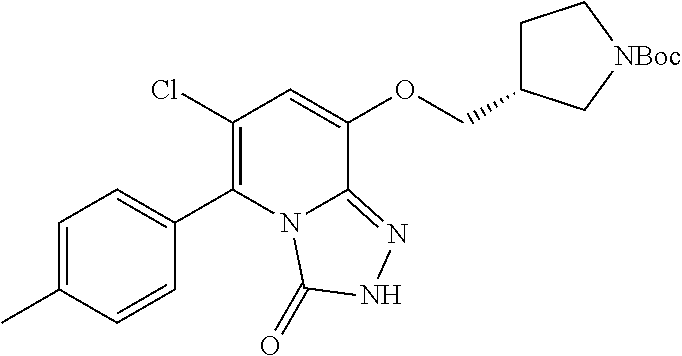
C1(Cl)=C(C2=CC=C(C)C=C2)N2C(=NNC2=O)C(OCC2CC[NBoc]C2)=C1
